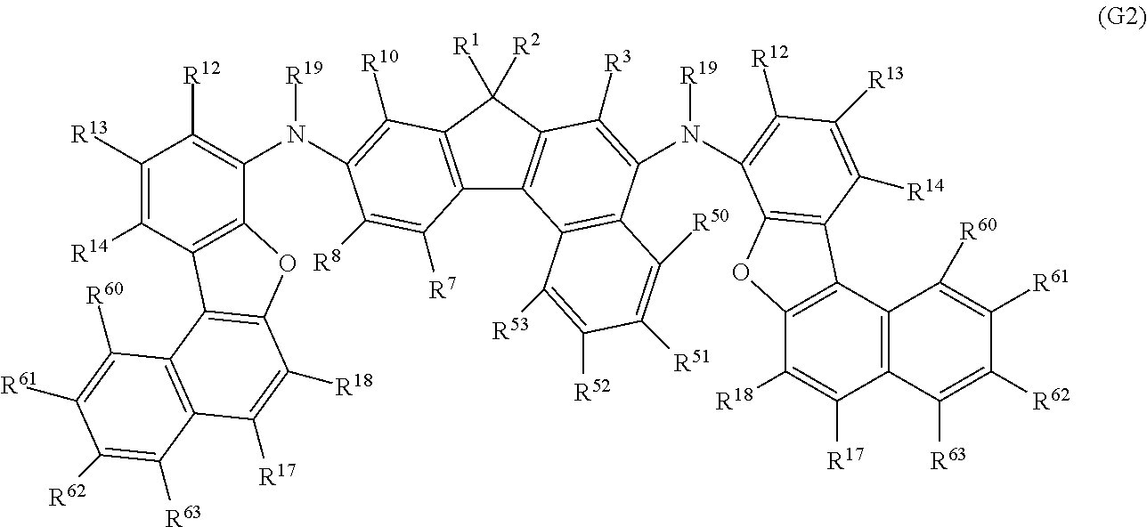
C1([R13])=C([R14])C2=C(C(N([R19])C3=C([R10])C4=C(C5=C(C4([R1])[R2])C([R3])=C(N([R19])C4=C([R12])C([R13])=C([R14])C6=C4OC4=C6C6=C(C([R17])=C4[R18])C([R63])=C([R62])C([R61])=C6[R60])C4=C5C([R53])=C([R52])C([R51])=C4[R50])C([R7])=C3[R8])=C1[R12])OC1=C2C2=C(C([R17])=C1[R18])C([R63])=C([R62])C([R61])=C2[R60]
